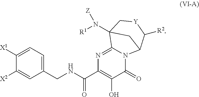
N1=C2N(C(=O)C(O)=C1C(=O)NCC1=CC=C([X1])C([X2])=C1)C1C([R2])[Y]CC2(N([R1])[Z])C1
